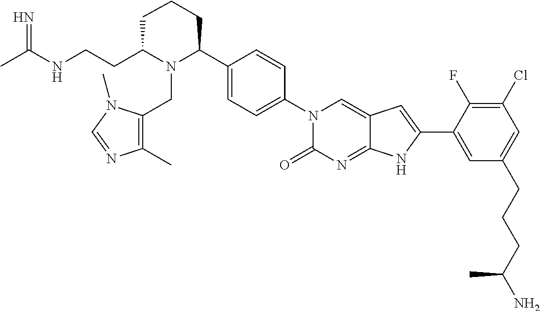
CC(NCCC1N(CC2=C(C)N=CN2C)C(C2=CC=C(N3C(=O)N=C4C(=C3)C=C(C3=CC(CCCC(N)C)=CC(Cl)=C3F)N4)C=C2)CCC1)=N
